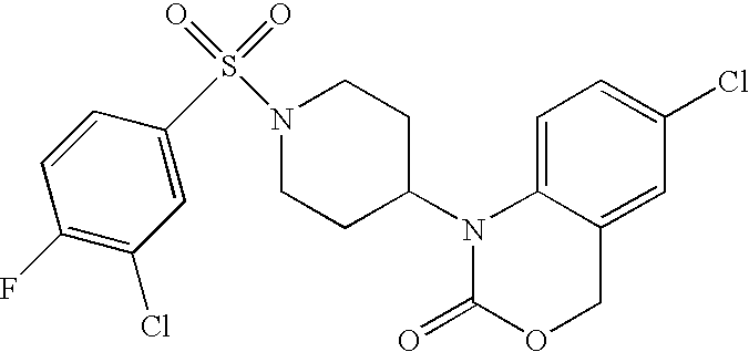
C1=C2C(=CC(Cl)=C1)COC(=O)N2C1CCN(S(=O)(=O)C2=CC(Cl)=C(F)C=C2)CC1
